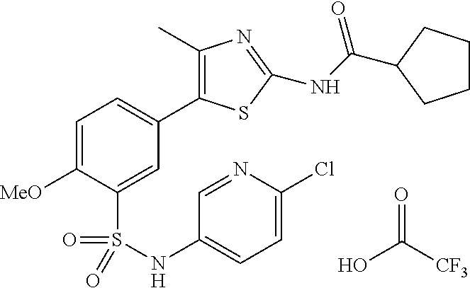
C1=C([MeO])C(S(=O)(=O)NC2=CC=C(Cl)N=C2)=CC(C2=C(C)N=C(NC(C3CCCC3)=O)S2)=C1.OC([CF3])=O
